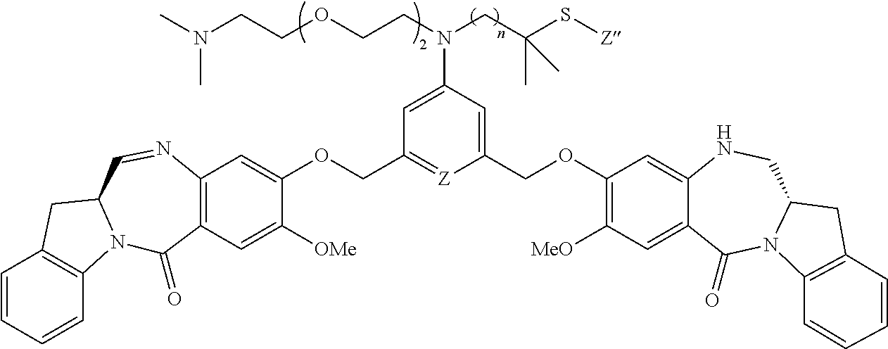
C1=CC=CC2=C1CC1N2C(=O)C2=C(N=C1)C=C(OCC1=[Z]C(COC3=C([MeO])C=C4C(=C3)NCC3N(C4=O)C4=C(C3)C=CC=C4)=CC(N(CC(S[Z])(C)C)CCOCCN(C)C)=C1)C([OMe])=C2
